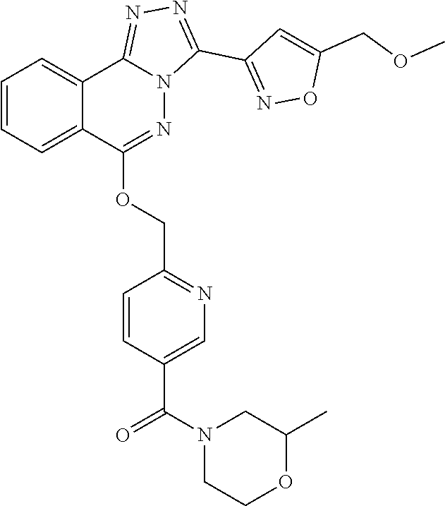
C1C(C)OCCN1C(C1=CN=C(COC2=NN3C(=NN=C3C3=NOC(COC)=C3)C3=CC=CC=C32)C=C1)=O
